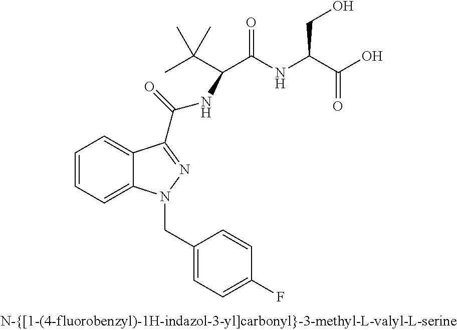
C1=CC=C2C(=C1)C(C(=O)NC(C(C)(C)C)C(NC(C(O)=O)CO)=O)=NN2CC1=CC=C(F)C=C1
